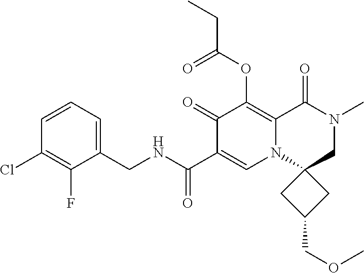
C1=CC=C(CNC(C2=CN3C(=C(OC(CC)=O)C2=O)C(=O)N(C)CC32CC(COC)C2)=O)C(F)=C1Cl
